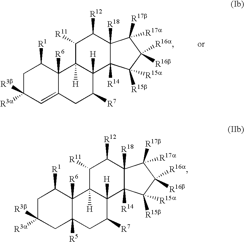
C1C([R3a])([R3b])C=C2C([R6])(C1[R1])C1([H])C([H])(C([R7])C2)C2([R14])C([R18])(C([R12])C1[R11])C([R17b])([R17a])C([R16b])([R16a])C2([R15b])[R15a].C1C([R3a])([R3b])CC2([R5])C([R6])(C1[R1])C1([H])C([H])(C([R7])C2)C2([R14])C([R18])(C([R12])C1[R11])C([R17b])([R17a])C([R16b])([R16a])C2([R15b])[R15a]
